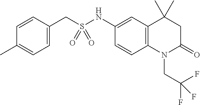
C1=CC(CS(NC2=CC3=C(C=C2)N(CC(F)(F)F)C(=O)CC3(C)C)(=O)=O)=CC=C1C
